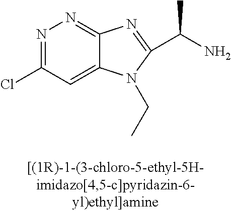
N1=C(Cl)C=C2C(=N1)N=C(C(C)N)N2CC
